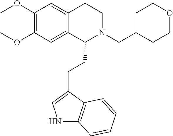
N1C2=C(C(CCC3N(CC4CCOCC4)CCC4=CC(OC)=C(OC)C=C34)=C1)C=CC=C2
